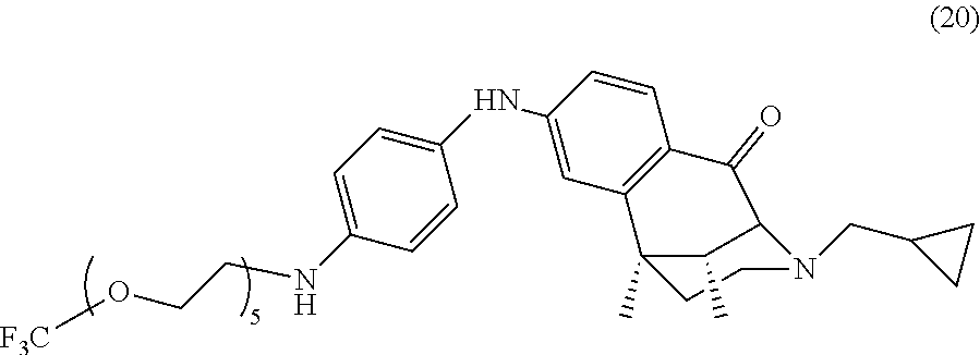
C1(NC2=CC=C(NCCO[F3C])C=C2)=CC2=C(C=C1)C(=O)C1N(CC3CC3)CCC2(C)C1C
